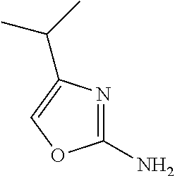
C1(N)=NC(C(C)C)=CO1
